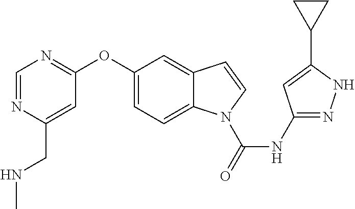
C1(OC2=NC=NC(CNC)=C2)=CC=C2C(=C1)C=CN2C(NC1=NNC(C2CC2)=C1)=O
